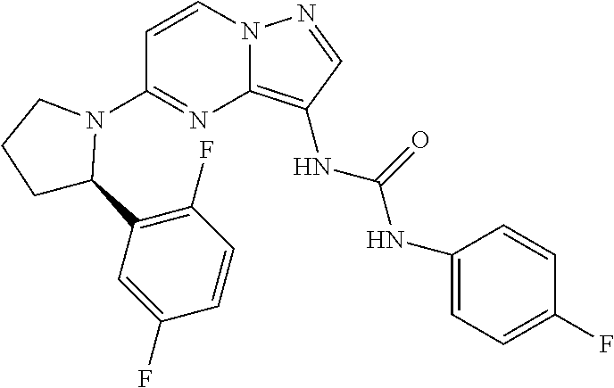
N12C(=C(NC(NC3=CC=C(F)C=C3)=O)C=N1)N=C(N1C(C3=C(F)C=CC(F)=C3)CCC1)C=C2
